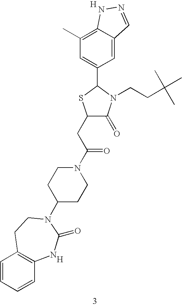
C1(CC(N2CCC(N3C(=O)NC4=C(C=CC=C4)CC3)CC2)=O)C(=O)N(CCC(C)(C)C)C(C2=CC(C)=C3C(=C2)C=NN3)S1.[H].[H]
